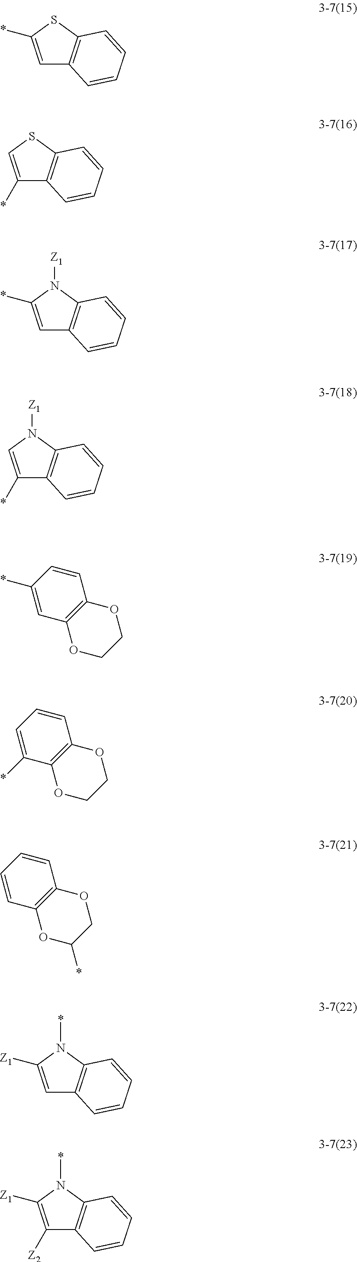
C1=C(*)SC2=C1C=CC=C2.C1(*)=CSC2=C1C=CC=C2.C1=C(*)N([Z1])C2=C1C=CC=C2.C1(*)=CN([Z1])C2=C1C=CC=C2.C12=C(C=CC(*)=C1)OCCO2.C12=C(C=CC=C1*)OCCO2.C12=C(C=CC=C1)OCC(*)O2.C1=C([Z1])N(*)C2=C1C=CC=C2.C1([Z2])=C([Z1])N(*)C2=C1C=CC=C2
